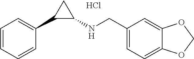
Cl.C1=CC=CC(C2C(NCC3=CC=C4C(=C3)OCO4)C2)=C1
